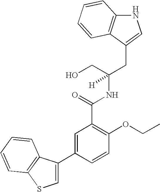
N1C2=C(C(CC(NC(C3=C(OCC)C=CC(C4=CSC5=C4C=CC=C5)=C3)=O)(CO)[H])=C1)C=CC=C2
